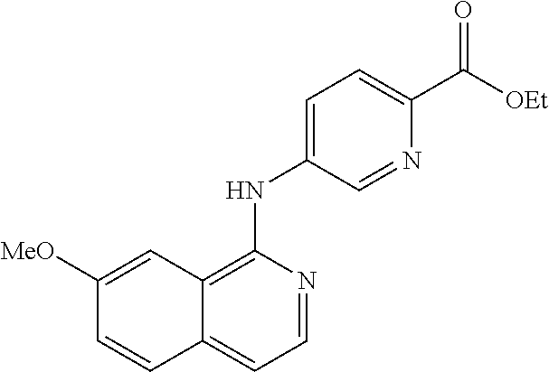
C1=NC(NC2=CC=C(C([OEt])=O)N=C2)=C2C(=C1)C=CC([MeO])=C2
